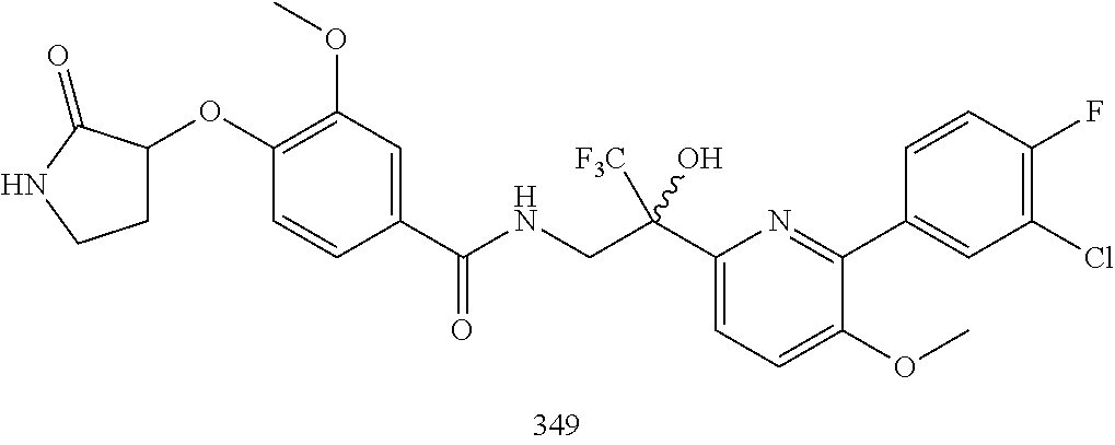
C1(C(CNC(=O)C2=CC(OC)=C(OC3CCNC3=O)C=C2)([F3C])O)=CC=C(OC)C(C2=CC(Cl)=C(F)C=C2)=N1
